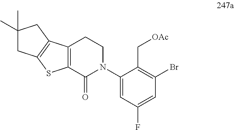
C12=C(C(=O)N(C3=CC(F)=CC(Br)=C3C[OAc])CC1)SC1=C2CC(C)(C)C1
